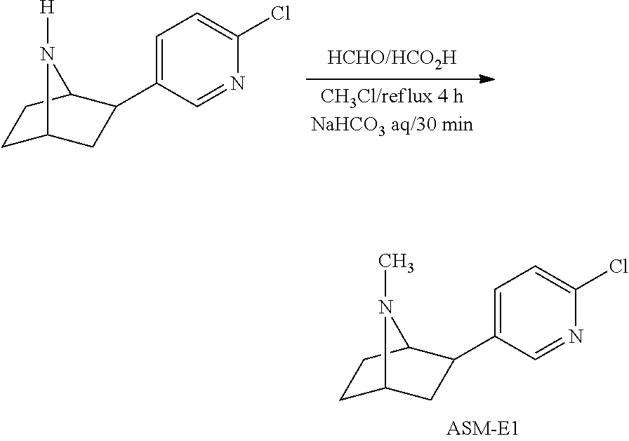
C1C2CC(C3=CC=C(Cl)N=C3)C(C1)N2[H].C1C2CC(C3=CC=C(Cl)N=C3)C(C1)N2C
